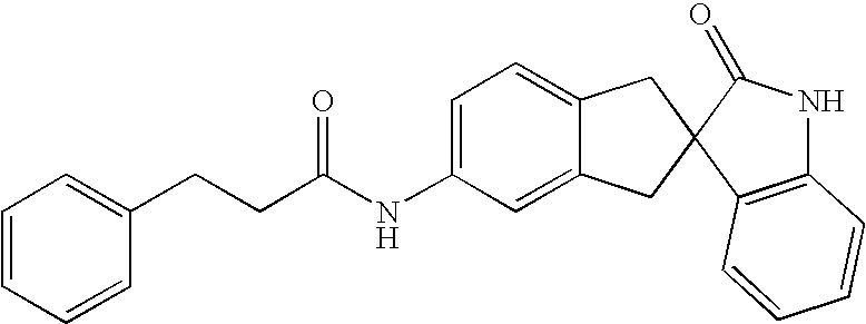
C1=C(NC(CCC2=CC=CC=C2)=O)C=C2C(=C1)CC1(C2)C2=C(NC1=O)C=CC=C2
